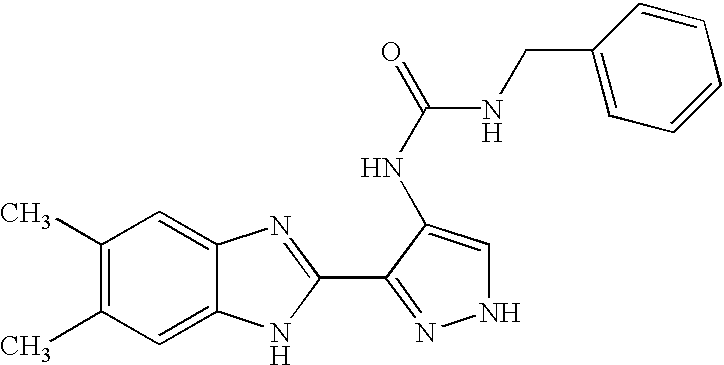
C1(C)=C(C)C=C2C(=C1)N=C(C1=NNC=C1NC(=O)NCC1=CC=CC=C1)N2
